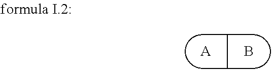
C(C(C)C)(C)C.[A].B
